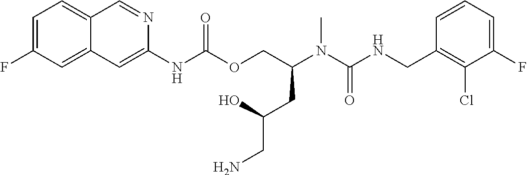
C1=CC(CNC(N(C(COC(NC2=CC3=CC(F)=CC=C3C=N2)=O)CC(O)CN)C)=O)=C(Cl)C(F)=C1
